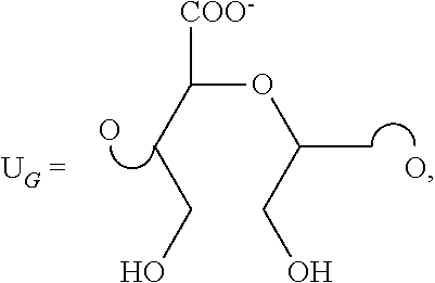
[COO-]C(OC(C)CO)CCO.O.O
